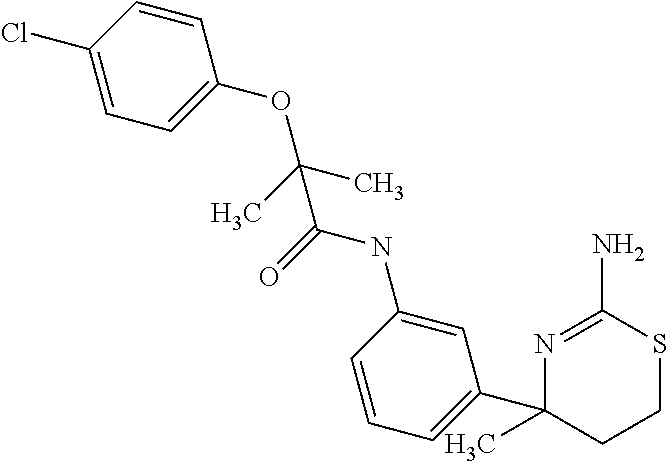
N1=C(N)SCCC1(C1=CC=CC(NC(=O)C(C)(OC2=CC=C(Cl)C=C2)C)=C1)C
